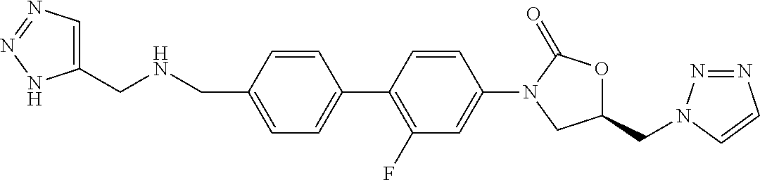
C1(N2CC(CN3N=NC=C3)OC2=O)=CC(F)=C(C2=CC=C(CNCC3=CN=NN3)C=C2)C=C1
